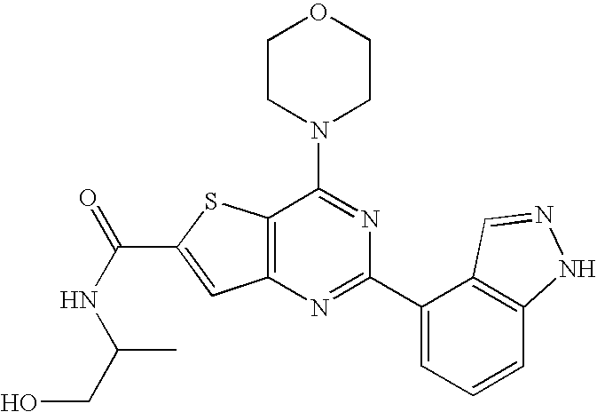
C1CN(C2=NC(C3=CC=CC4=C3C=NN4)=NC3=C2SC(C(NC(CO)C)=O)=C3)CCO1
